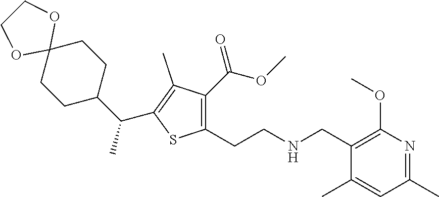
C1(CNCCC2=C(C(=O)OC)C(C)=C(C(C)C3CCC4(CC3)OCCO4)S2)=C(OC)N=C(C)C=C1C
